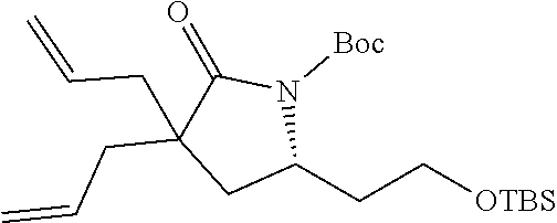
C1C(CC[OTBS])N([Boc])C(=O)C1(CC=C)CC=C
